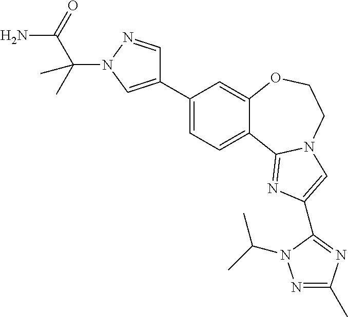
C1=NN(C(C)(C(=O)N)C)C=C1C1=CC=C2C(=C1)OCCN1C2=NC(C2=NC(C)=NN2C(C)C)=C1
